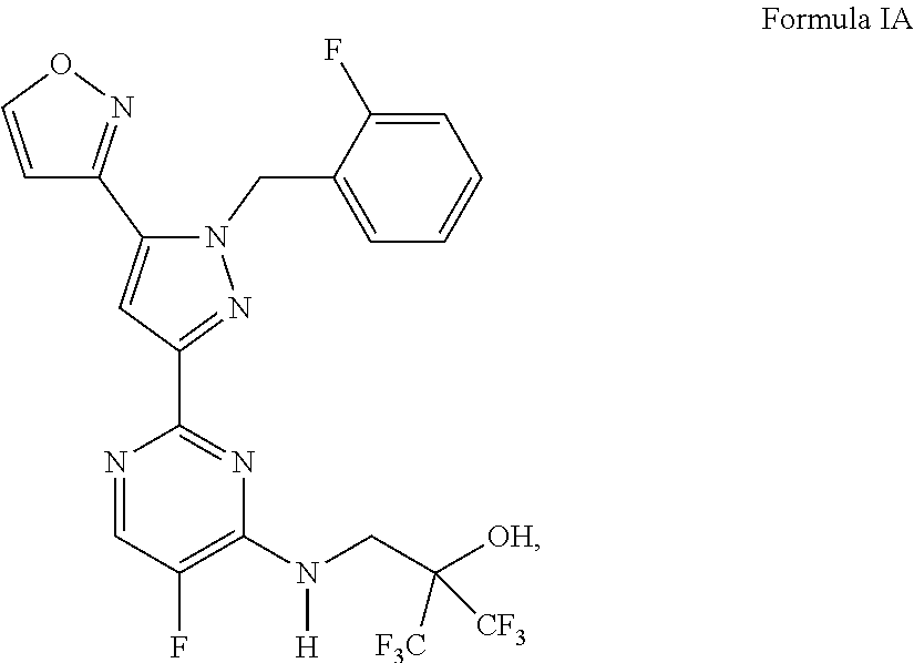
C1(C2=NOC=C2)=CC(C2=NC(N([H])CC([OH])([F3C])[CF3])=C(F)C=N2)=NN1CC1=CC=CC=C1F
